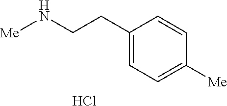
C1=C(CCN[Me])C=CC([Me])=C1.Cl
